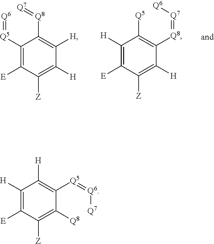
C1([H])=C([E])C([Z])=C([H])C([Q8]=[Q7][Q6])=C1[Q5].C1([Q5]=[Q6])=C([E])C([Z])=C([H])C([H])=C1[Q8]=[Q7].C1([H])=C([E])C([Z])=C([Q8])C([Q5]=[Q6][Q7])=C1[H]
